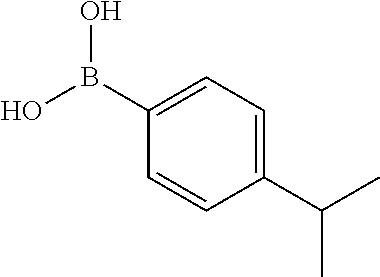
C1(C(C)C)=CC=C(B(O)O)C=C1
